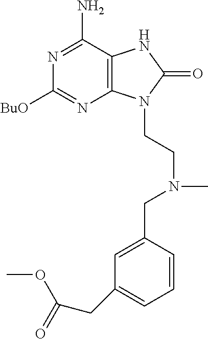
C1([BuO])=NC2=C(C(N)=N1)NC(=O)N2CCN(CC1=CC(CC(=O)OC)=CC=C1)C
